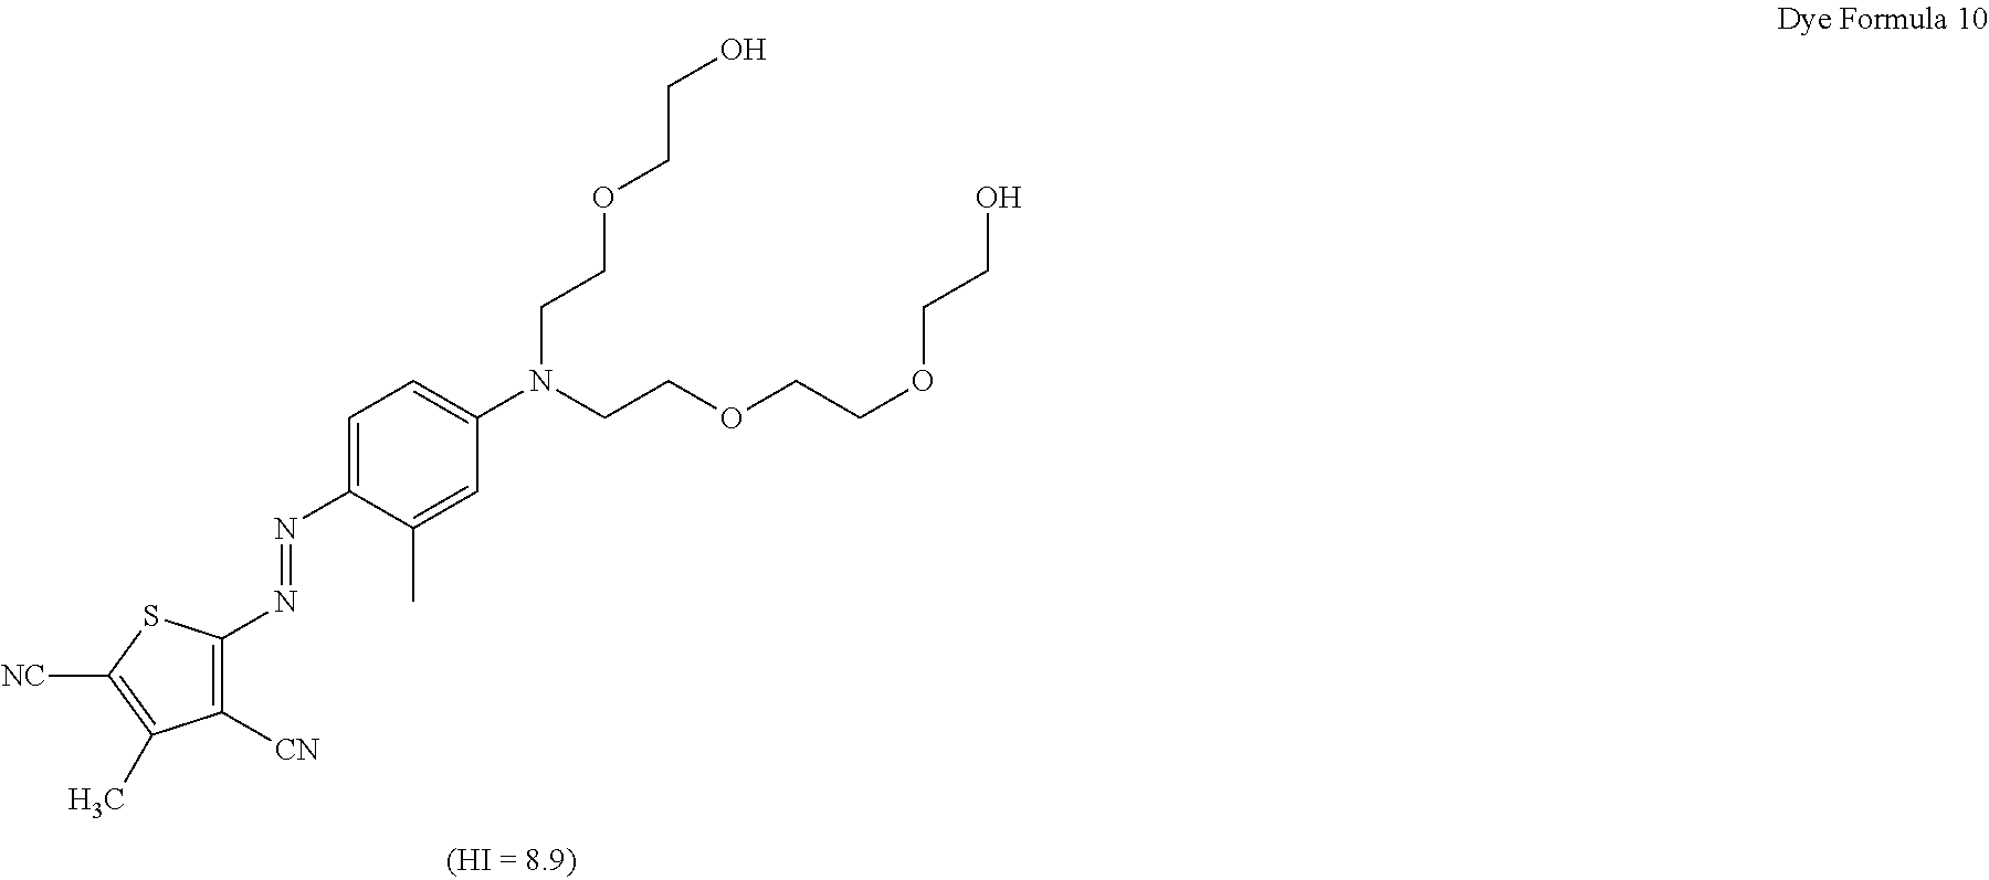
C1=C(N=NC2=C([CN])C(C)=C([NC])S2)C(C)=CC(N(CCOCCO)CCOCCOCCO)=C1
